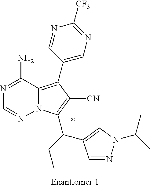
C12=C(C3=CN=C([CF3])N=C3)C([CN])=C(C(C3=CN(C(C)C)N=C3)CC)N1N=CN=C2N.*.[Enantiomer 1]
